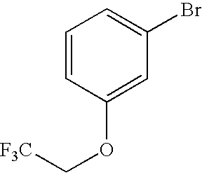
C1=CC(OC[F3C])=CC(Br)=C1
